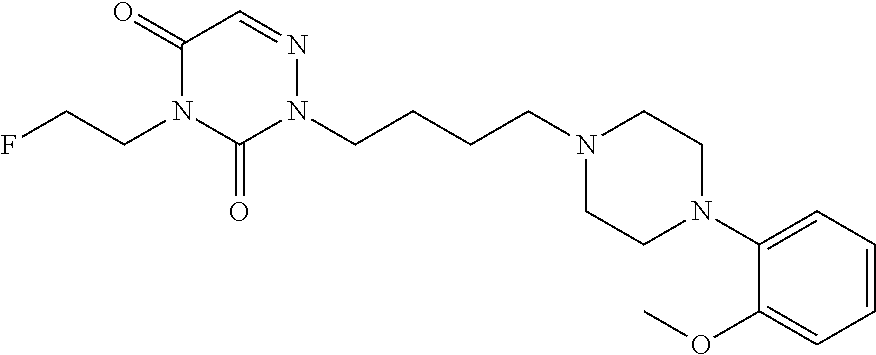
N1(CCCCN2N=CC(=O)N(CCF)C2=O)CCN(C2=CC=CC=C2OC)CC1
